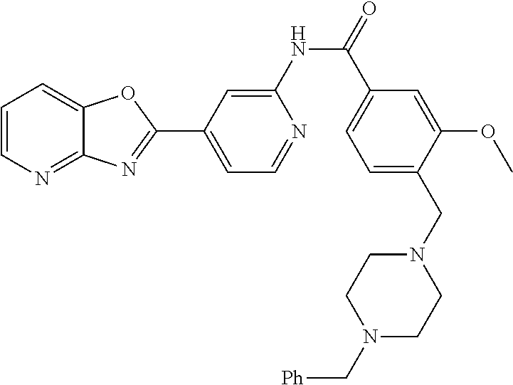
C1=CN=C2C(=C1)OC(C1=CC=NC(NC(=O)C3=CC=C(CN4CCN(C[Ph])CC4)C(OC)=C3)=C1)=N2
